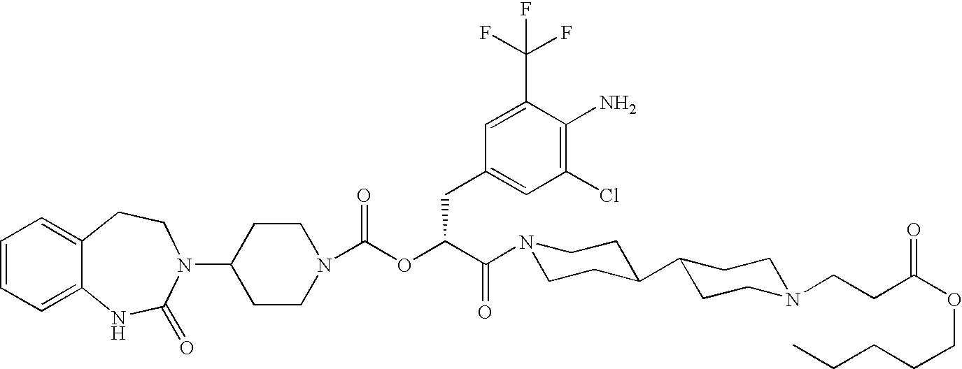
C1=CC=C2C(=C1)CCN(C1CCN(C(OC(C(N3CCC(C4CCN(CCC(OCCCCC)=O)CC4)CC3)=O)CC3=CC(Cl)=C(N)C(C(F)(F)F)=C3)=O)CC1)C(=O)N2
